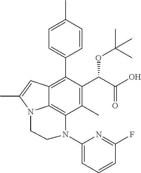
C1(C)=C(C(C(O)=O)OC(C)(C)C)C(C2=CC=C(C)C=C2)=C2C3=C1N(C1=CC=CC(F)=N1)CCN3C(C)=C2
